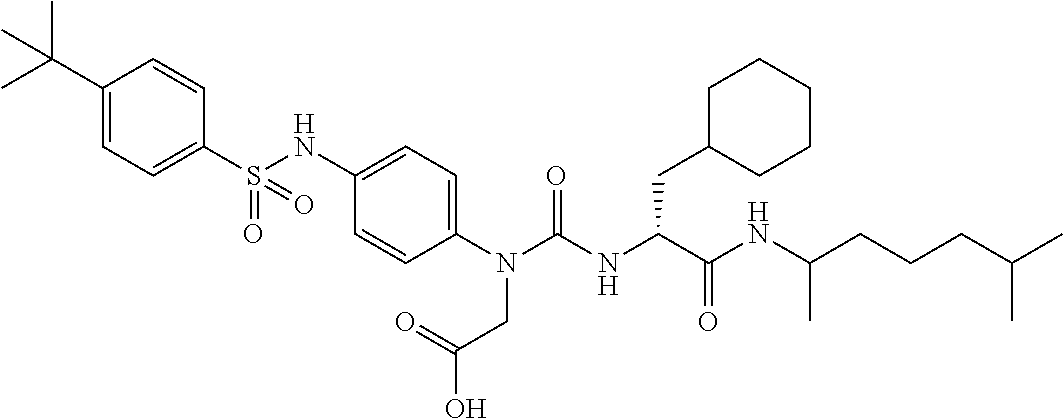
C1(S(NC2=CC=C(N(C(NC(C(NC(CCCC(C)C)C)=O)CC3CCCCC3)=O)CC(=O)O)C=C2)(=O)=O)=CC=C(C(C)(C)C)C=C1
